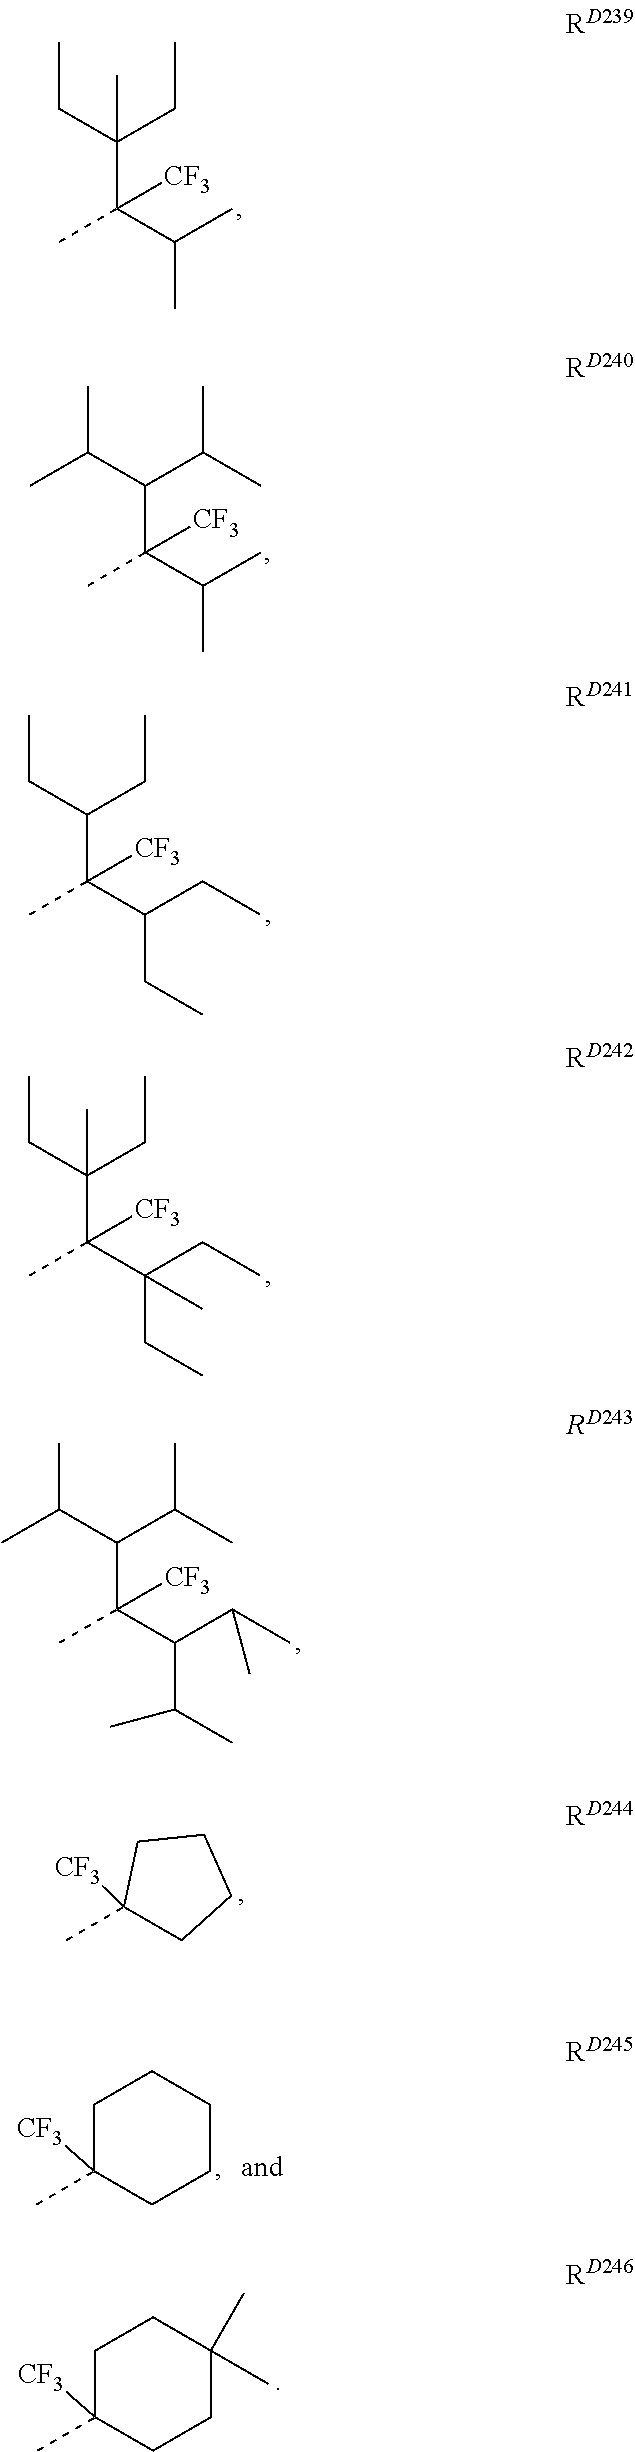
C(CC)(C(C(C)C)(C)[CF3])(CC)C.C(C(C)C)(C(C(C)C)(C)[CF3])C(C)C.C(CC)(C(C(CC)CC)(C)[CF3])CC.C(CC)(C(C(CC)(CC)C)(C)[CF3])(CC)C.C(C(C)C)(C(C(C(C)C)C(C)C)(C)[CF3])C(C)C.CC1([CF3])CCCC1.C1C(C)([CF3])CCCC1.C1C(C)([CF3])CCC(C)(C)C1
